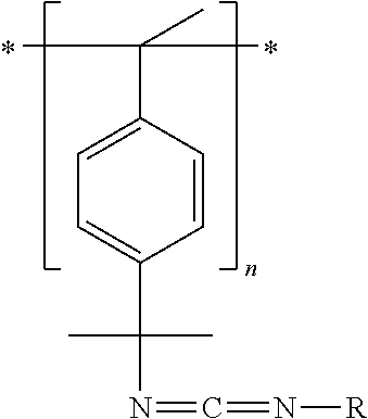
C1=C(C(C)(C)C)C=CC(C(C)(C)N=C=N[R])=C1
